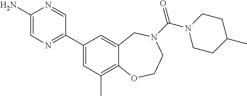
C1(N)=CN=C(C2=CC(C)=C3C(=C2)CN(C(=O)N2CCC(C)CC2)CCO3)C=N1
